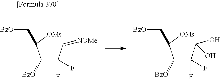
C(C(C([BzO])C(F)(F)C=[NOMe])[OMs])[BzO].C(C(C([BzO])C(F)(F)C(O)O)[OMs])[BzO]
